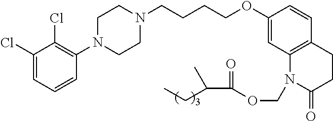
C1(Cl)=CC=CC(N2CCN(CCCCOC3=CC4=C(C=C3)CCC(=O)N4COC(=O)C(CC)C)CC2)=C1Cl
